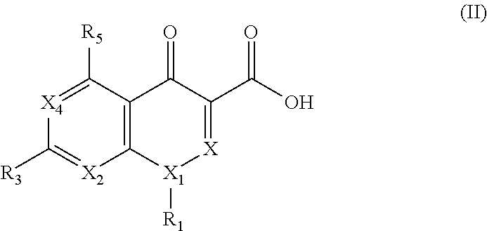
[X4]1=C([R5])C2=C([X2]=C1[R3])[X1]([R1])[X]=C(C(O)=O)C2=O
